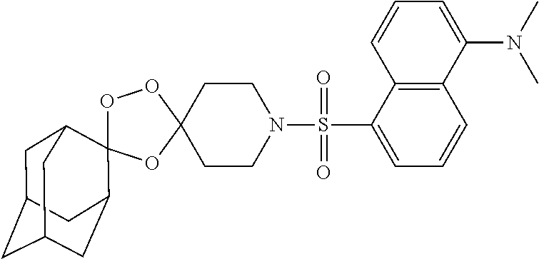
C1N(S(=O)(=O)C2=CC=CC3=C2C=CC=C3N(C)C)CCC2(C1)OOC1(O2)C2CC3CC(CC1C3)C2
